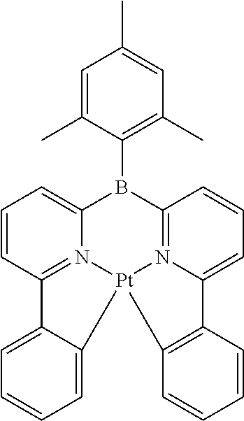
C1=C2C(=CC=C1)C1=N3C(=CC=C1)B(C1=C(C)C=C(C)C=C1C)C1=N4C(=CC=C1)C1=C(C=CC=C1)[Pt]234
